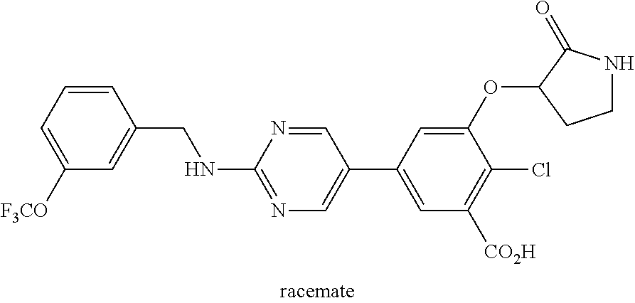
C1=CC(CNC2=NC=C(C3=CC([CO2H])=C(Cl)C(OC4CCNC4=O)=C3)C=N2)=CC([F3CO])=C1
